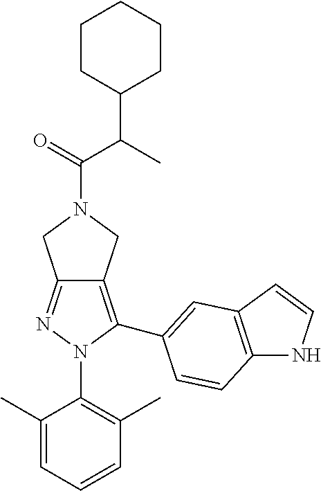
C12=NN(C3=C(C)C=CC=C3C)C(C3=CC4=C(NC=C4)C=C3)=C1CN(C(C(C)C1CCCCC1)=O)C2
